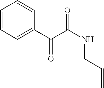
C1=CC=C(C(C(=O)NCC#C)=O)C=C1
